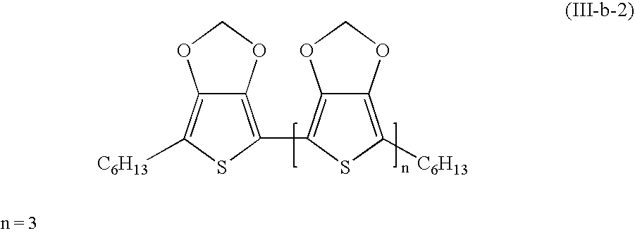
C12=C(C3=C4C(=C([C6H13])S3)OCO4)SC([C6H13])=C1OCO2
